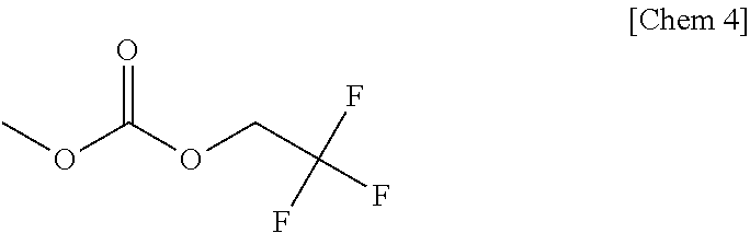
O(C(OCC(F)(F)F)=O)C
